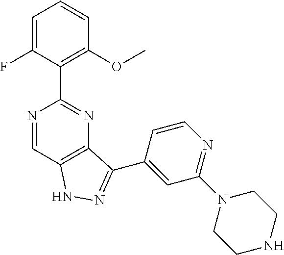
C1=C(F)C(C2=NC3=C(C=N2)NN=C3C2=CC(N3CCNCC3)=NC=C2)=C(OC)C=C1
